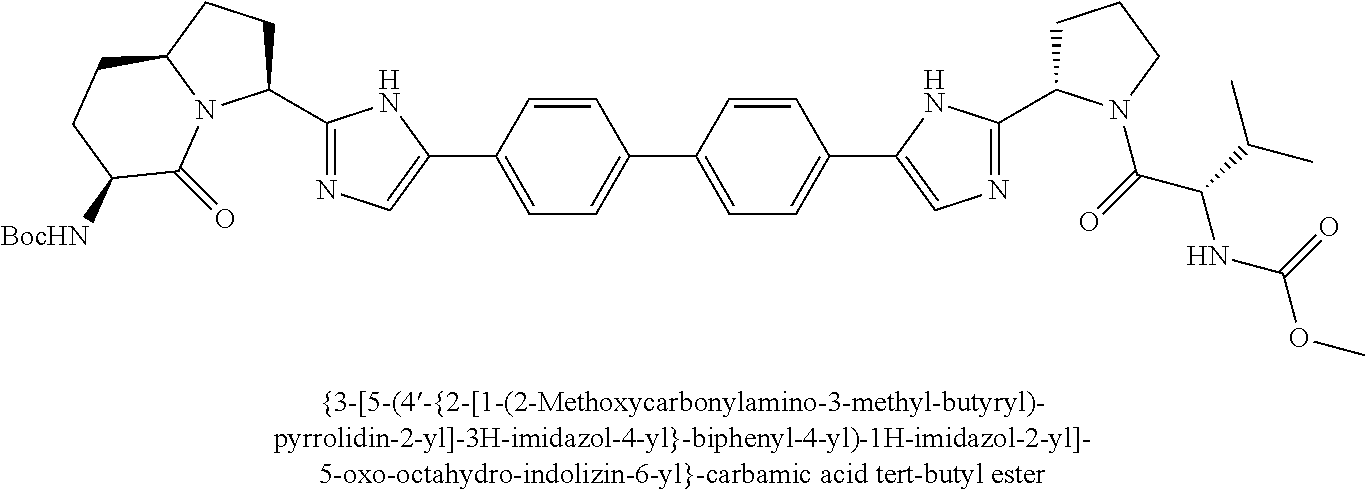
C1=CC(C2=CN=C(C3CCC4N3C(=O)C([BocHN])CC4)N2)=CC=C1C1=CC=C(C2=CN=C(C3CCCN3C(=O)C(C(C)C)NC(OC)=O)N2)C=C1
